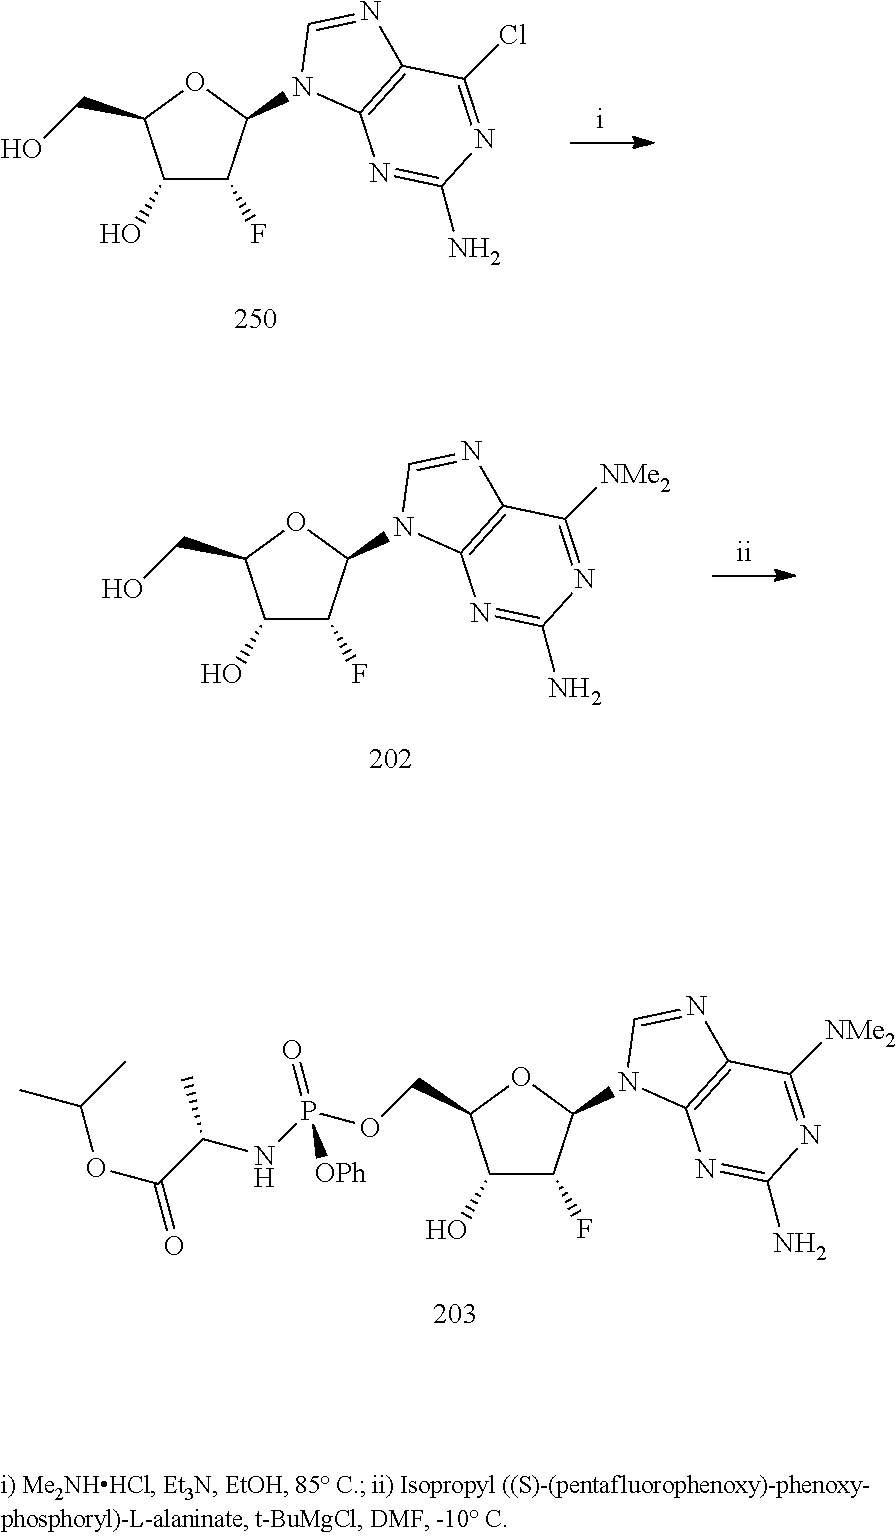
C1(O)C(F)C(N2C3=C(N=C2)C([NMe2])=NC(N)=N3)OC1COP(NC(C(OC(C)C)=O)C)(=O)[OPh].C1(O)C(F)C(N2C3=C(N=C2)C(Cl)=NC(N)=N3)OC1CO.C1(O)C(F)C(N2C3=C(N=C2)C([NMe2])=NC(N)=N3)OC1CO
